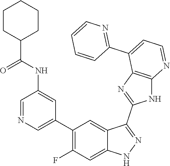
C1=NC=C(C2=C(F)C=C3C(=C2)C(C2=NC4=C(N2)N=CC=C4C2=NC=CC=C2)=NN3)C=C1NC(=O)C1CCCCC1
